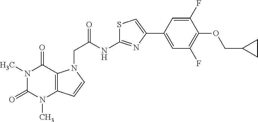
N1(C)C(=O)N(C)C2=C(C1=O)N(CC(=O)NC1=NC(C3=CC(F)=C(OCC4CC4)C(F)=C3)=CS1)C=C2
